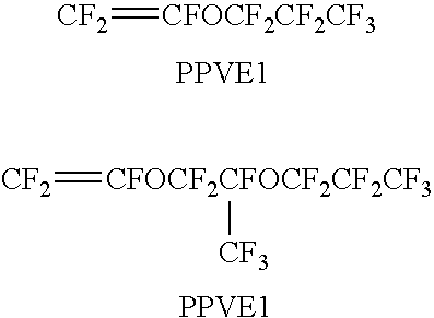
[CF2]=[CFOCF2CF2CF3].[PPVE1].[CF2]=[CFOCF2CFOCF2CF2CF3][CF3].[PPVE1]
